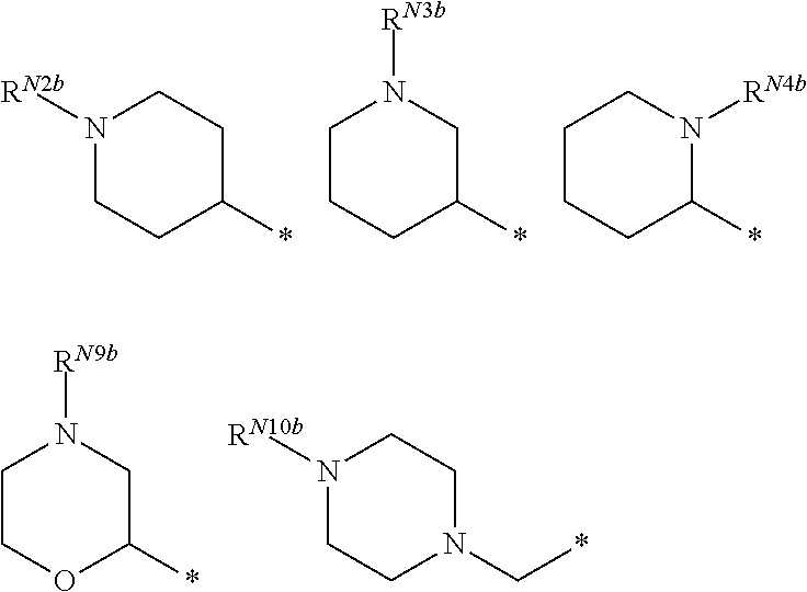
N1([RN2b])CCC(*)CC1.C1CCC(*)CN1[RN3b].C1CCC(*)N([RN4b])C1.N1([RN10b])CCN(C*)CC1.C1COC(*)CN1[RN9b]
